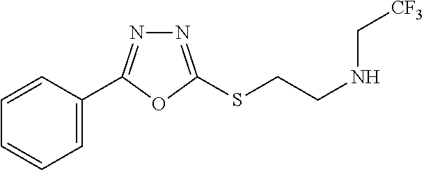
C1=C(C2=NN=C(SCCNC[CF3])O2)C=CC=C1
